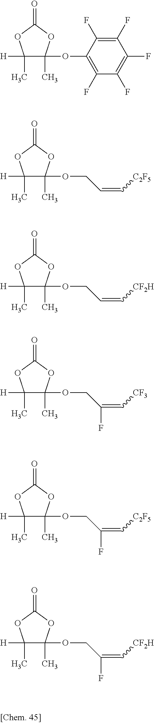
C1([H])(C)C(OC2=C(F)C(F)=C(F)C(F)=C2F)(C)OC(=O)O1.C1([H])(C)C(OCC=C[C2F5])(C)OC(=O)O1.C1([H])(C)C(OCC=C[CF2H])(C)OC(=O)O1.C1([H])(C)C(OCC(=C[CF3])F)(C)OC(=O)O1.C1([H])(C)C(OCC(=C[C2F5])F)(C)OC(=O)O1.C1([H])(C)C(OCC(=C[CF2H])F)(C)OC(=O)O1
